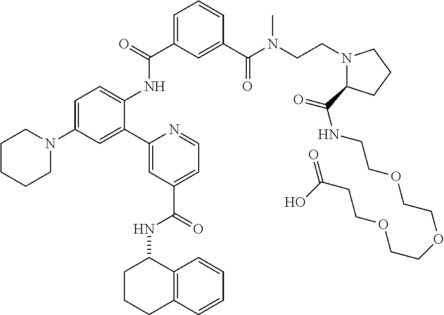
C1=C(N2CCCCC2)C=C(C2=CC(C(=O)NC3CCCC4=C3C=CC=C4)=CC=N2)C(NC(C2=CC=CC(C(N(CCN3C(C(=O)NCCOCCOCCOCCC(=O)O)CCC3)C)=O)=C2)=O)=C1
